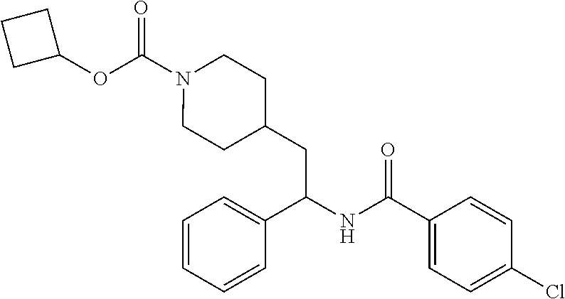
O(C(N1CCC(CC(NC(C2=CC=C(Cl)C=C2)=O)C2=CC=CC=C2)CC1)=O)C1CCC1
